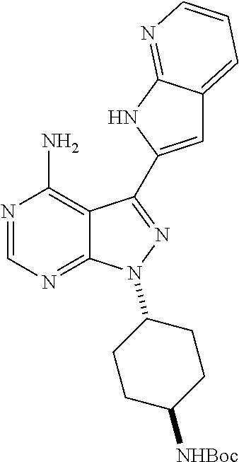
C12=CC=CN=C1NC(C1=NN(C3CCC([NHBoc])CC3)C3=NC=NC(N)=C31)=C2
